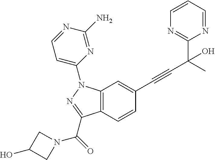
C1=CC(C#CC(C2=NC=CC=N2)(C)O)=CC2=C1C(C(N1CC(O)C1)=O)=NN2C1=CC=NC(N)=N1
